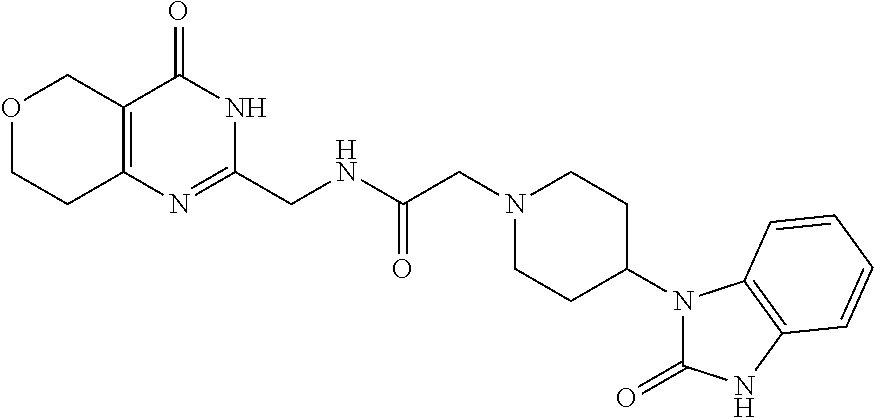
O1CCC2=C(C1)C(=O)NC(CNC(CN1CCC(N3C(=O)NC4=C3C=CC=C4)CC1)=O)=N2
